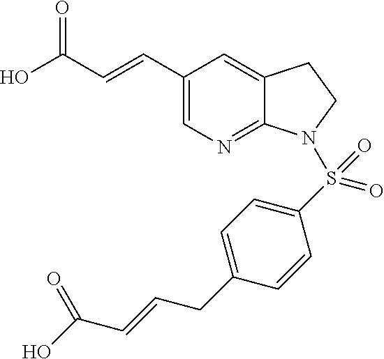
C1(C=CC(O)=O)=CN=C2C(=C1)CCN2S(C1=CC=C(CC=CC(O)=O)C=C1)(=O)=O
